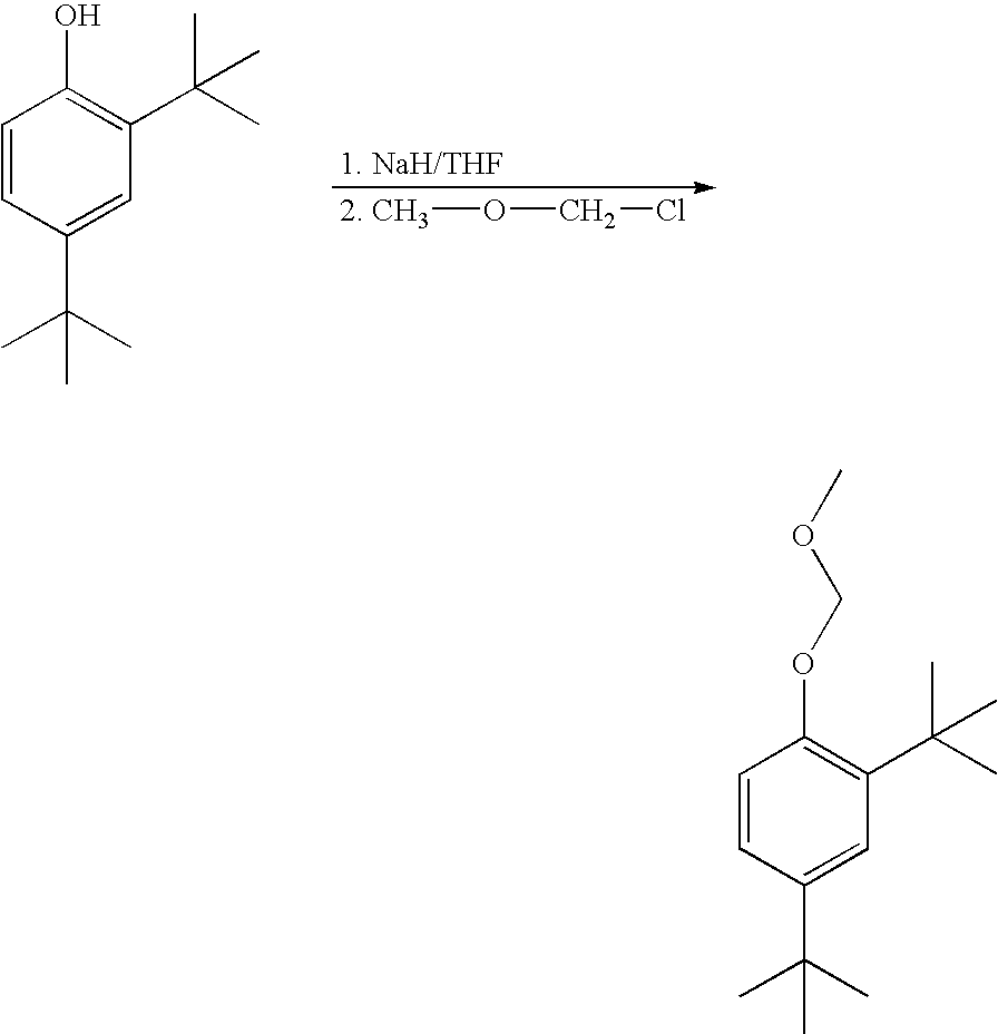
[2. CH3]OCCl.C1=CC(C(C)(C)C)=CC(C(C)(C)C)=C1O.C1=CC(C(C)(C)C)=CC(C(C)(C)C)=C1OCOC
